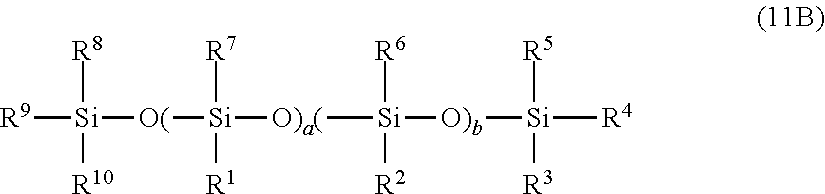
[R9][Si]([O(][Si]([O)a(][Si]([O)b][Si]([R4])([R5])[R3])([R6])[R2])([R7])[R1])([R8])[R10]
